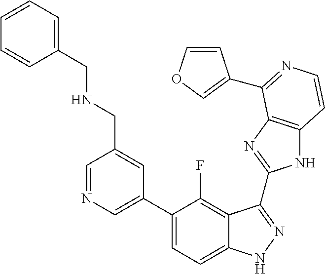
C1=C(C2=CC=C3C(=C2F)C(C2=NC4=C(N2)C=CN=C4C2=COC=C2)=NN3)C=C(CNCC2=CC=CC=C2)C=N1
